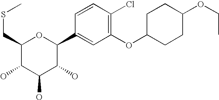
C1(CSC)C(O)C(O)C(O)C(C2=CC(OC3CCC(OCC)CC3)=C(Cl)C=C2)O1
